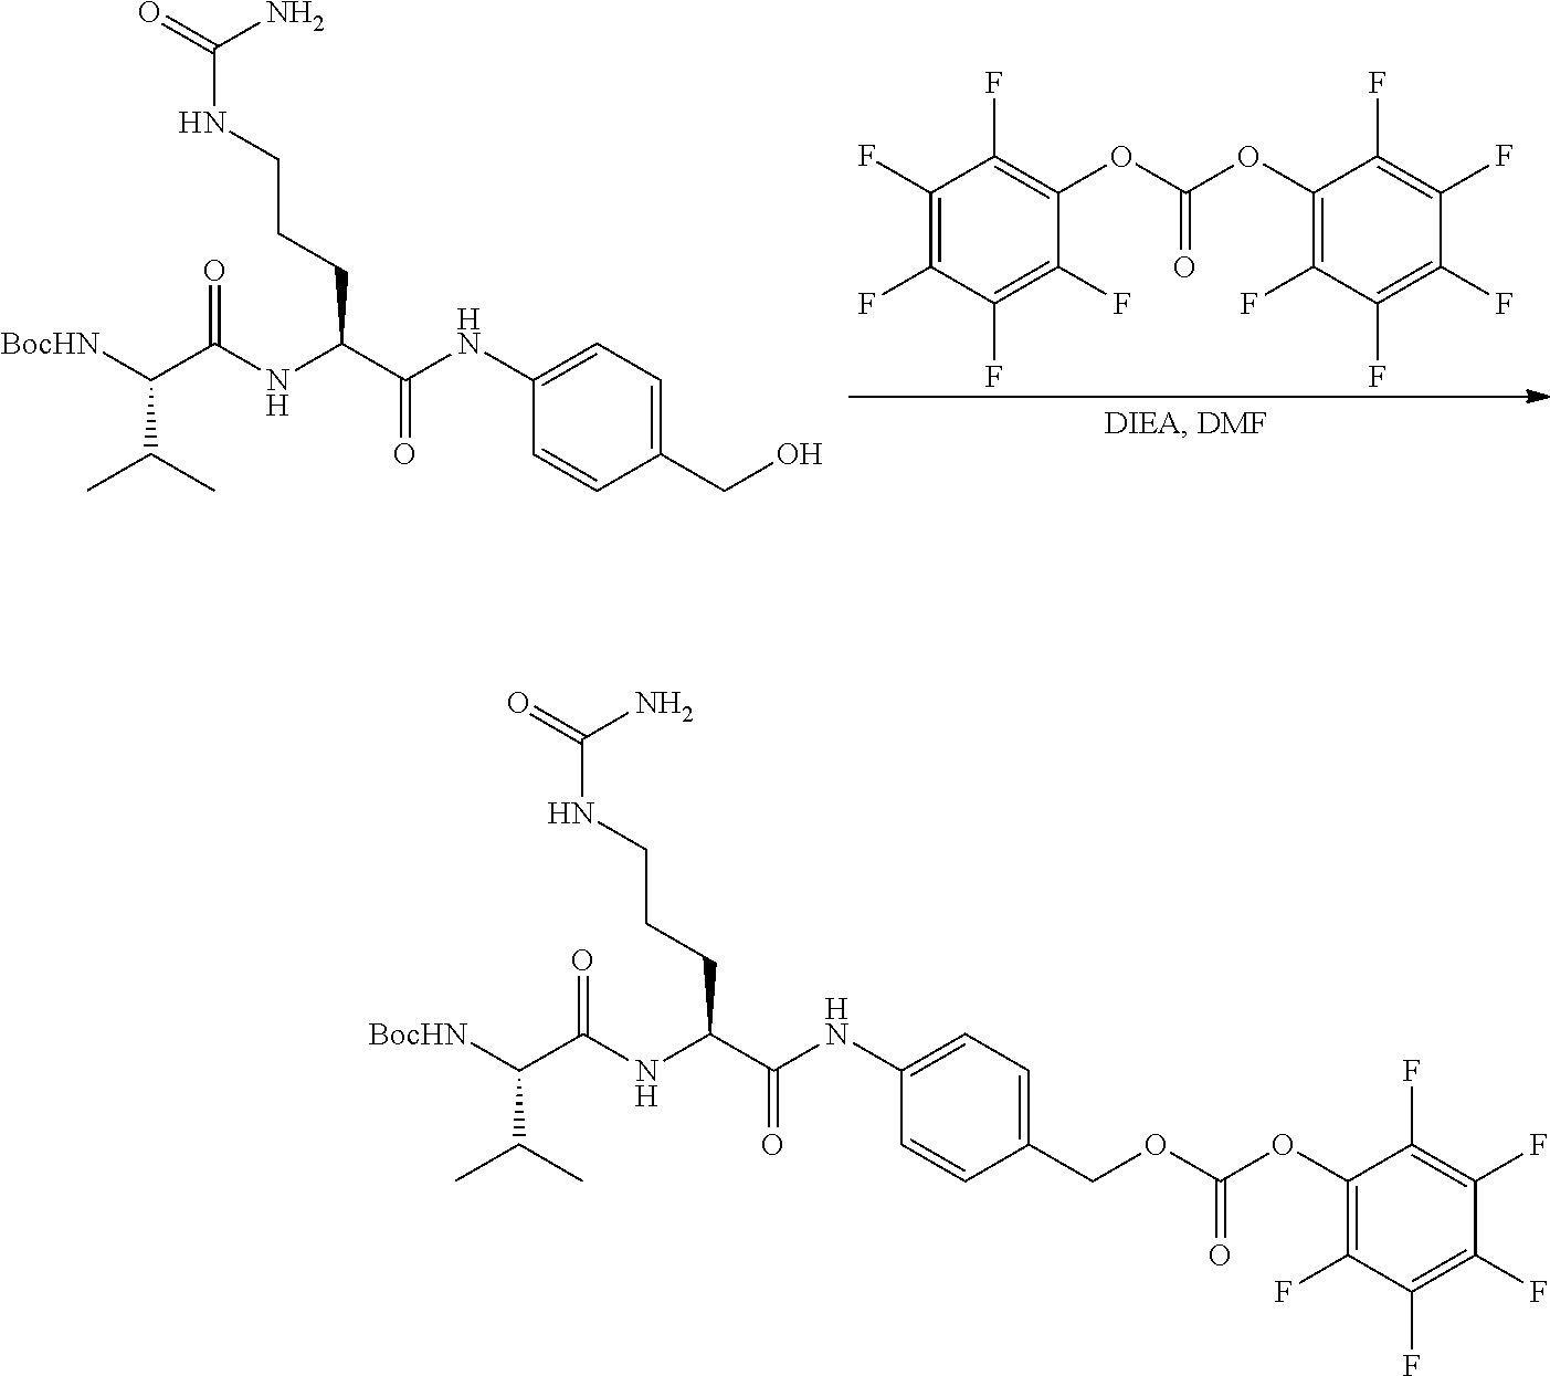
O=C(N)NCCCC(C(NC1=CC=C(COC(OC2=C(F)C(F)=C(F)C(F)=C2F)=O)C=C1)=O)NC(=O)C(C(C)C)[BocHN].O=C(N)NCCCC(C(NC1=CC=C(CO)C=C1)=O)NC(=O)C(C(C)C)[BocHN].C1(F)=C(F)C(F)=C(F)C(OC(OC2=C(F)C(F)=C(F)C(F)=C2F)=O)=C1F
